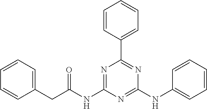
C(=O)(CC1=CC=CC=C1)NC1=NC(C2=CC=CC=C2)=NC(NC2=CC=CC=C2)=N1
